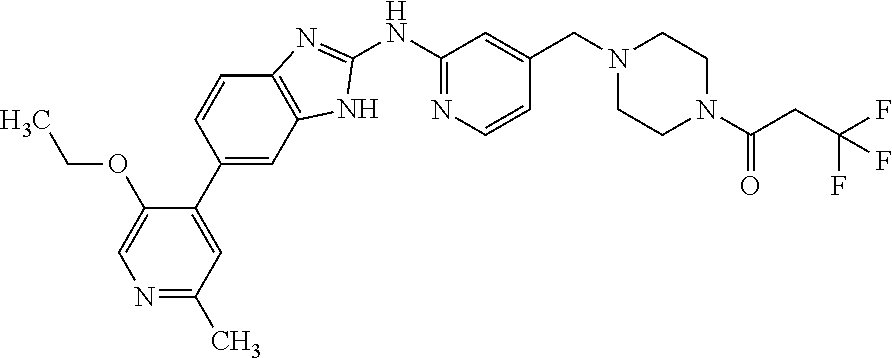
N1=C(C)C=C(C2=CC3=C(C=C2)N=C(NC2=NC=CC(CN4CCN(C(CC(F)(F)F)=O)CC4)=C2)N3)C(OCC)=C1
